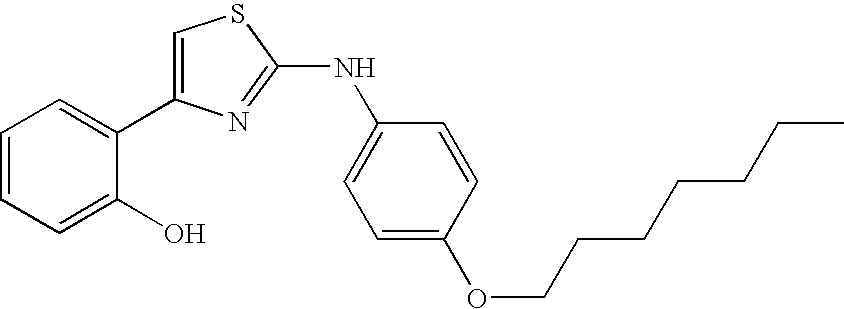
C1=C(C2=CC=CC=C2O)N=C(NC2=CC=C(OCCCCCCC)C=C2)S1
